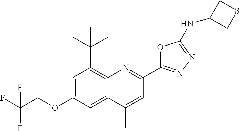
C1=C(OCC(F)(F)F)C=C2C(=C1C(C)(C)C)N=C(C1=NN=C(NC3CSC3)O1)C=C2C
